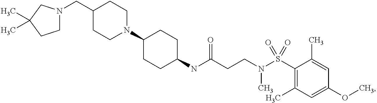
C1(NC(CCN(S(C2=C(C)C=C(OC)C=C2C)(=O)=O)C)=O)CCC(N2CCC(CN3CCC(C)(C)C3)CC2)CC1
